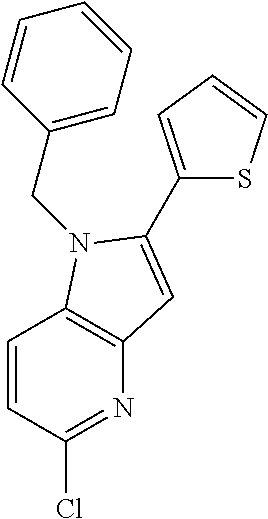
C1=CC(Cl)=NC2=C1N(CC1=CC=CC=C1)C(C1=CC=CS1)=C2
